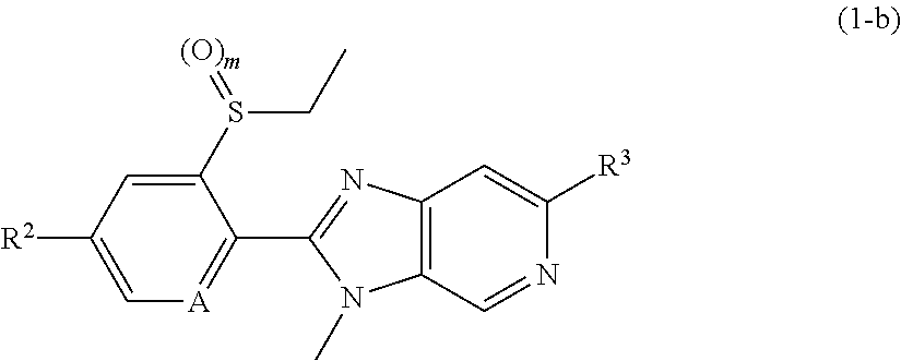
C1(S(=[(O)m])CC)=CC([R2])=C[A]=C1C1=NC2=C(N1C)C=NC([R3])=C2
